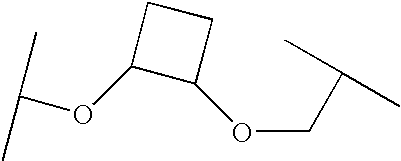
C(C(C)C)OC1C(OC(C)C)CC1
